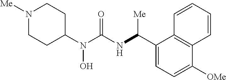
N1([Me])CCC(N(C(=O)NC(C2=CC=C([OMe])C3=C2C=CC=C3)[Me])O)CC1
